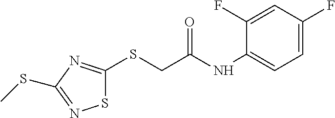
S1C(SCC(NC2=CC=C(F)C=C2F)=O)=NC(SC)=N1
